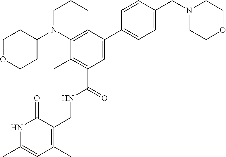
CCCN(C1=CC(C2=CC=C(CN3CCOCC3)C=C2)=CC(C(NCC2=C(C)C=C(C)NC2=O)=O)=C1C)C1CCOCC1
